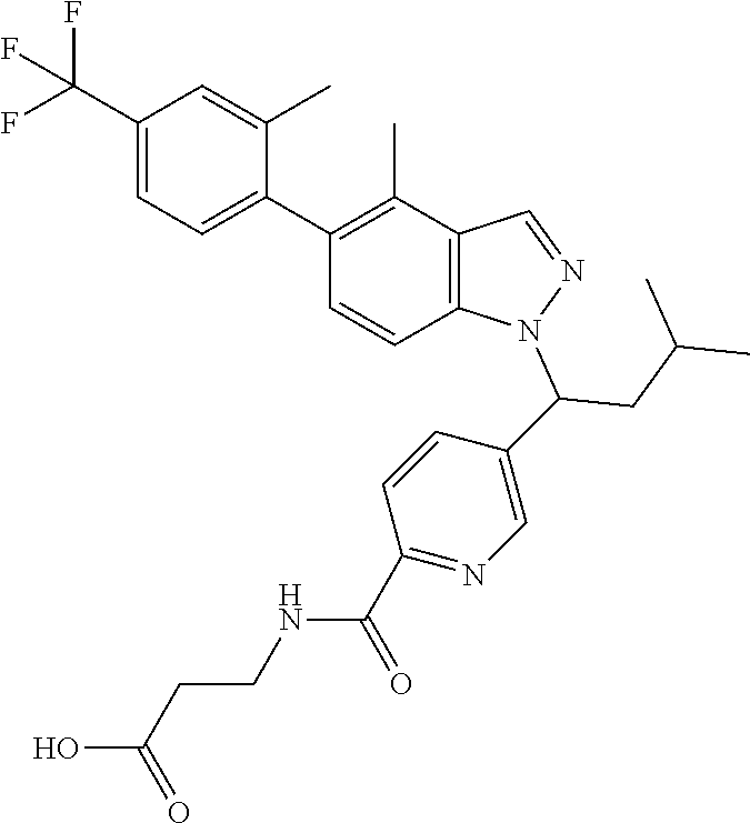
C1(C(F)(F)F)=CC=C(C2=C(C)C3=C(C=C2)N(C(CC(C)C)C2=CN=C(C(NCCC(O)=O)=O)C=C2)N=C3)C(C)=C1
